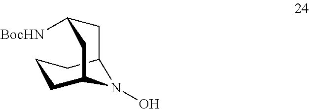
C12CCCC(CC([BocHN])C1)N2O
